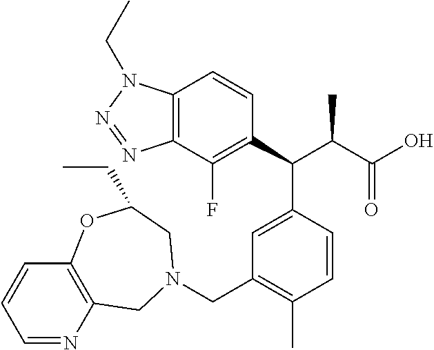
C1(C(C(C(=O)O)C)C2=CC(CN3CC4=C(C=CC=N4)OC(CC)C3)=C(C)C=C2)=C(F)C2=C(C=C1)N(CC)N=N2
